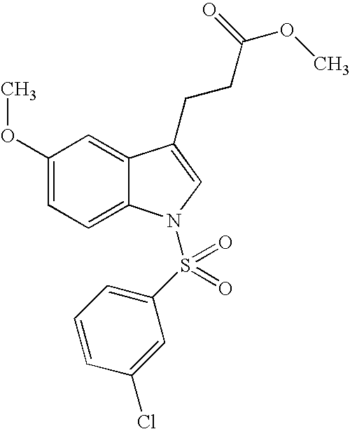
C1(OC)=CC=C2C(=C1)C(CCC(OC)=O)=CN2S(C1=CC=CC(Cl)=C1)(=O)=O
